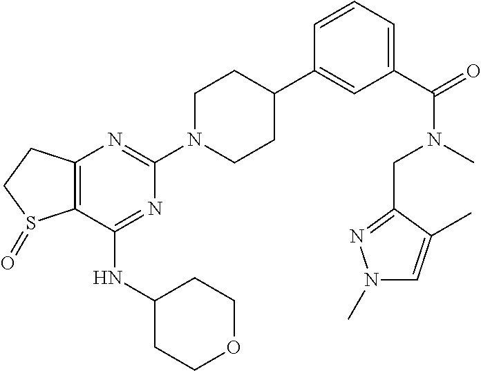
C12=C(CCS1=O)N=C(N1CCC(C3=CC(C(=O)N(C)CC4=NN(C)C=C4C)=CC=C3)CC1)N=C2NC1CCOCC1
